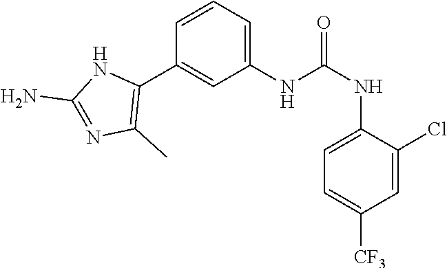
C1(NC(NC2=CC=C([CF3])C=C2Cl)=O)=CC=CC(C2=C(C)N=C(N)N2)=C1
